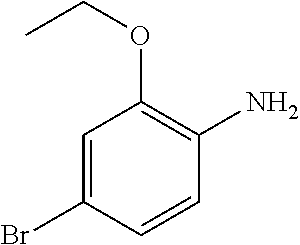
C1=C(Br)C=CC(N)=C1OCC
